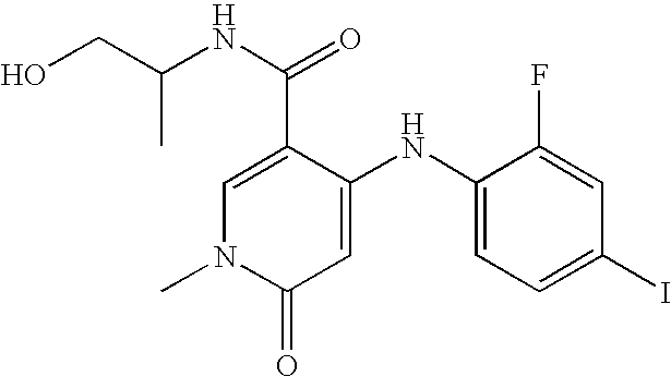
C1=C(C(=O)NC(CO)C)C(NC2=CC=C(I)C=C2F)=CC(=O)N1C
